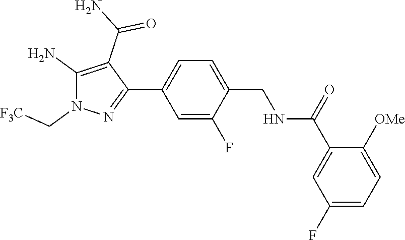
C1(F)=CC(C2=NN(C[F3C])C(N)=C2C(N)=O)=CC=C1CNC(C1=CC(F)=CC=C1[OMe])=O
